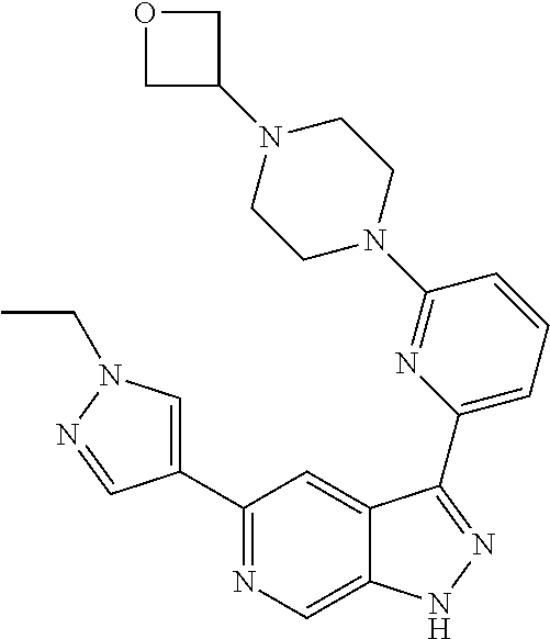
C1(C2=CN(CC)N=C2)=NC=C2C(=C1)C(C1=CC=CC(N3CCN(C4COC4)CC3)=N1)=NN2
